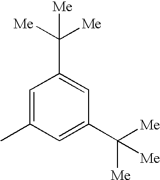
C1=C(C)C=C(C([Me])([Me])[Me])C=C1C([Me])([Me])[Me]
